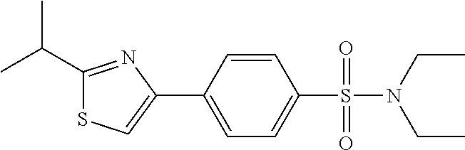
C1=CC(C2=CSC(C(C)C)=N2)=CC=C1S(=O)(N(CC)CC)=O
